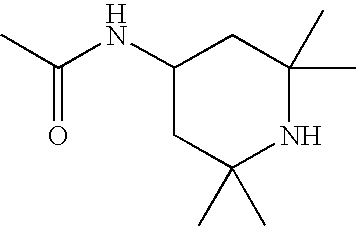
C1(NC(C)=O)CC(C)(C)NC(C)(C)C1
